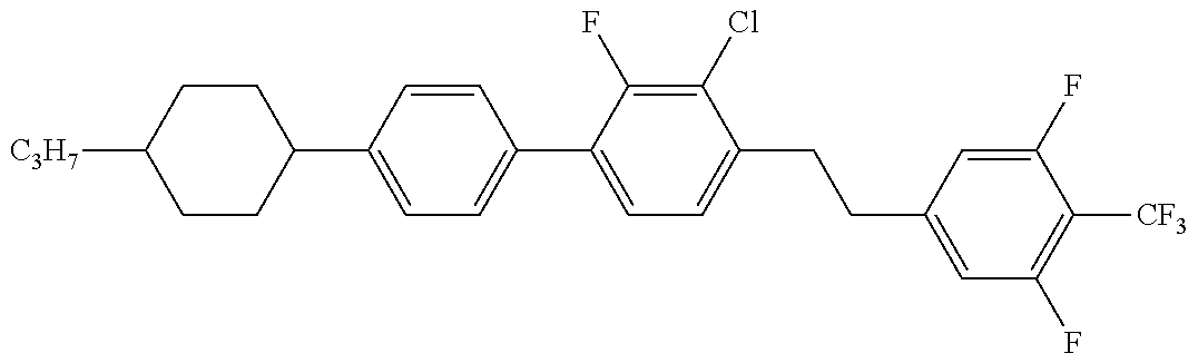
C1(C2=CC=C(C3=CC=C(CCC4=CC(F)=C([CF3])C(F)=C4)C(Cl)=C3F)C=C2)CCC([C3H7])CC1
